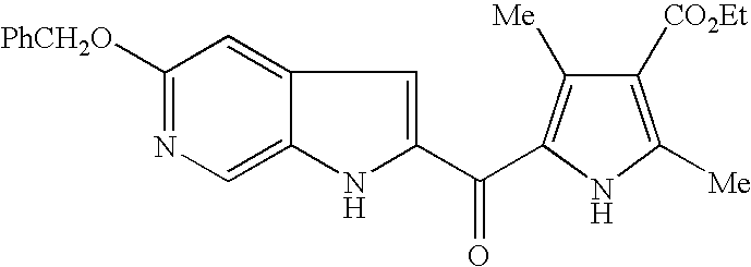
C1([PhCH2O])=NC=C2C(=C1)C=C(C(=O)C1=C([Me])C([CO2Et])=C([Me])N1)N2
